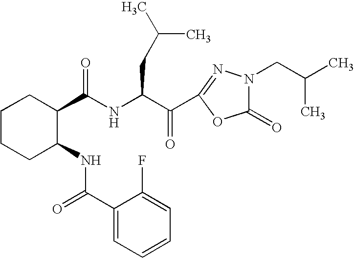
N(C(C(C1=NN(CC(C)C)C(=O)O1)=O)CC(C)C)C(C1CCCCC1NC(=O)C1=CC=CC=C1F)=O
